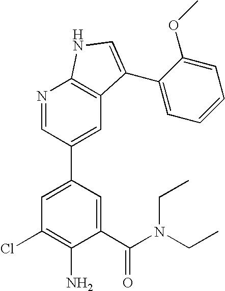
C1(C(N(CC)CC)=O)=CC(C2=CC3=C(N=C2)NC=C3C2=CC=CC=C2OC)=CC(Cl)=C1N
